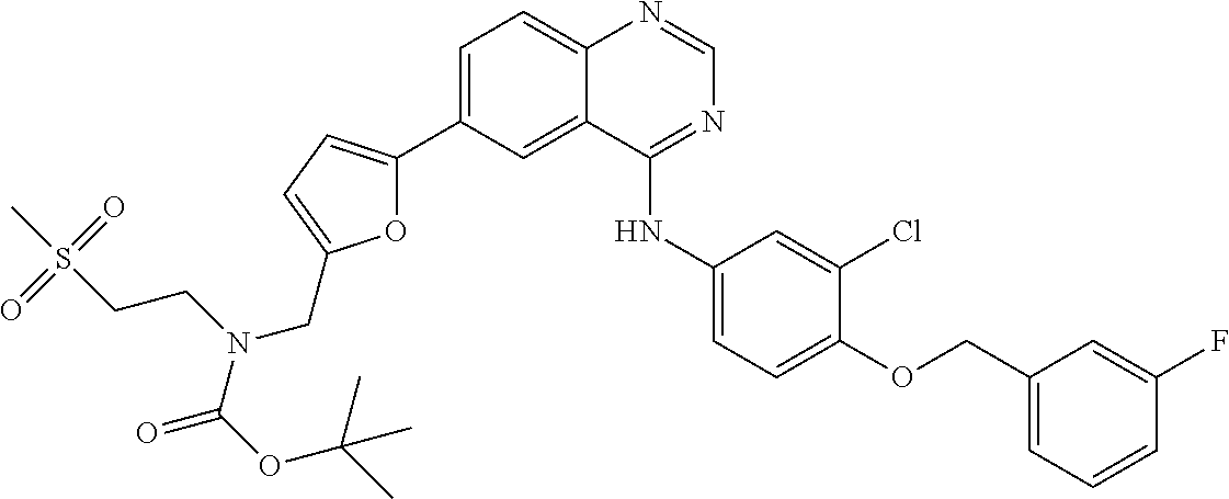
C1=C(C2=CC=C(CN(CCS(=O)(=O)C)C(=O)OC(C)(C)C)O2)C=C2C(=C1)N=CN=C2NC1=CC=C(OCC2=CC=CC(F)=C2)C(Cl)=C1
